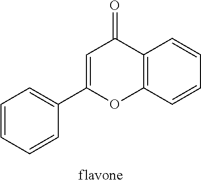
C1=C(C2=CC=CC=C2)OC2=C(C1=O)C=CC=C2
